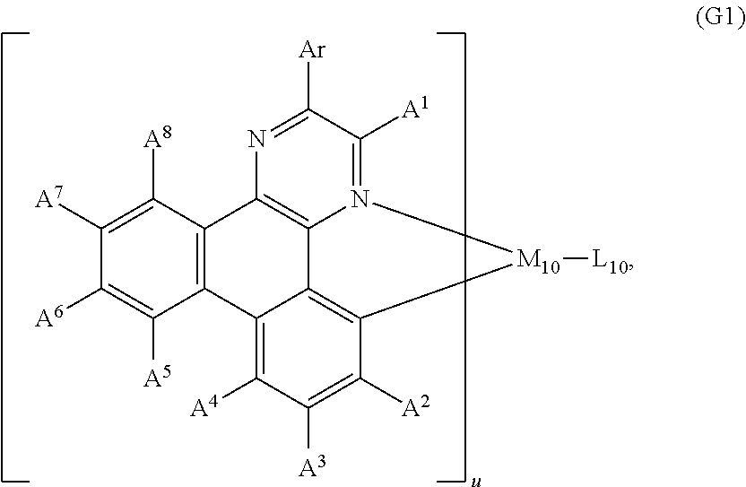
C12=C(C([A8])=C([A7])C([A6])=C1[A5])C1=C3C4=C(C([A2])=C([A3])C([A4])=C24)[M10]([L10])N3=C([A1])C([Ar])=N1
